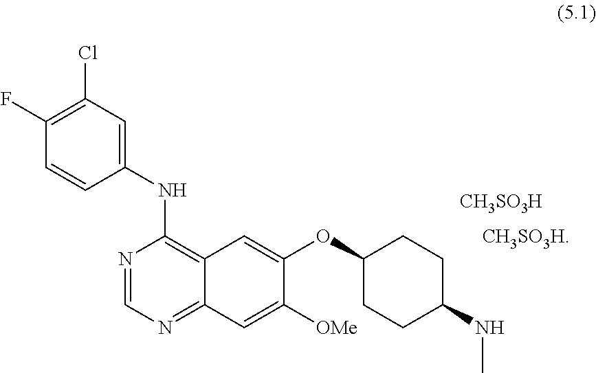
C1(NC2=C3C(=NC=N2)C=C([OMe])C(OC2CCC(NC)CC2)=C3)=CC(Cl)=C(F)C=C1.[CH3SO3H].[CH3SO3H]
